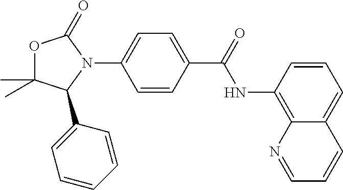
C1(N2C(=O)OC(C)(C)C2C2=CC=CC=C2)=CC=C(C(=O)NC2=C3C(=CC=C2)C=CC=N3)C=C1
